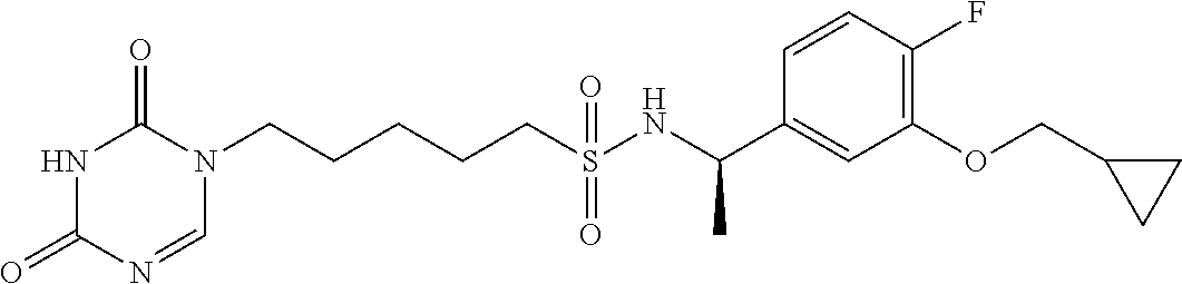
N1C(=O)N=CN(CCCCCS(NC(C2=CC(OCC3CC3)=C(F)C=C2)C)(=O)=O)C1=O
